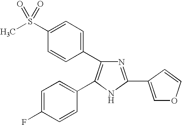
C1=C(S(C)(=O)=O)C=CC(C2=C(C3=CC=C(F)C=C3)NC(C3=COC=C3)=N2)=C1
